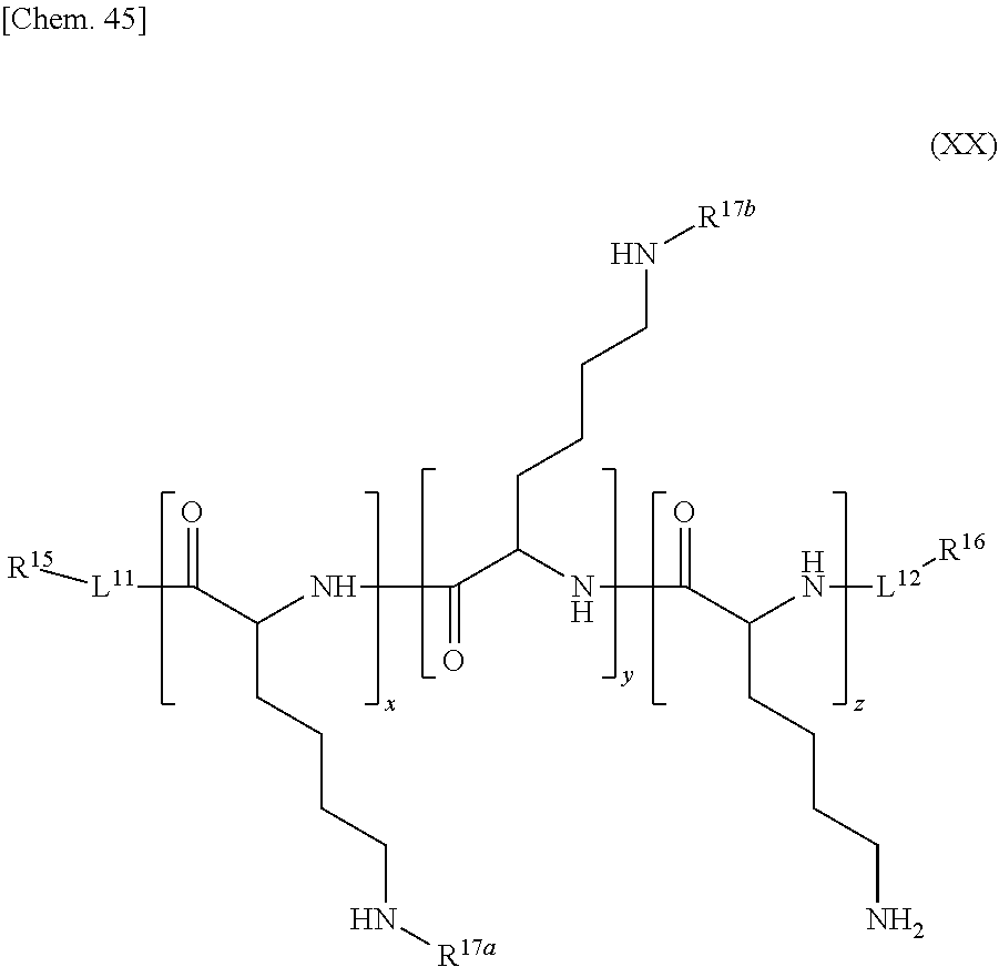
[L11](C(=O)C(NC(=O)C(NC(=O)C(N[L12][R16])CCCCN)CCCCN[R17b])CCCCN[R17a])[R15]
